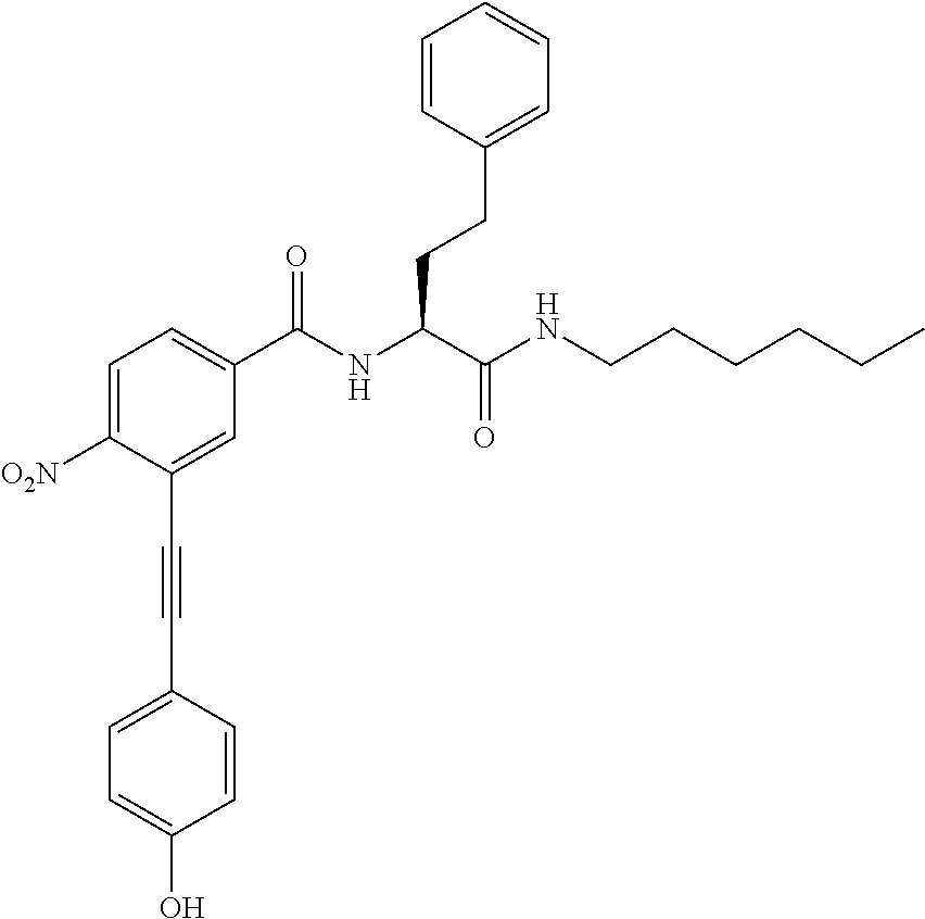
C1=C([O2N])C(C#CC2=CC=C(O)C=C2)=CC(C(NC(C(NCCCCCC)=O)CCC2=CC=CC=C2)=O)=C1
